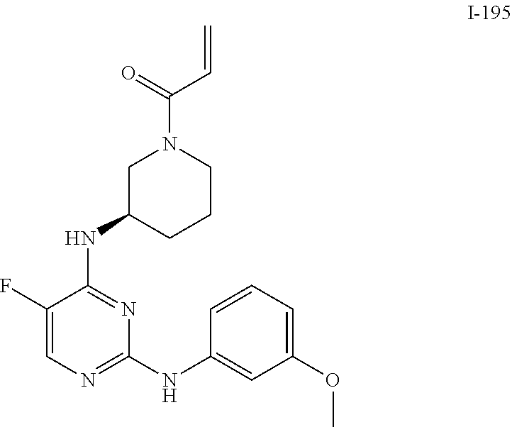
C1=C(F)C(NC2CCCN(C(=O)C=C)C2)=NC(NC2=CC(OC)=CC=C2)=N1
